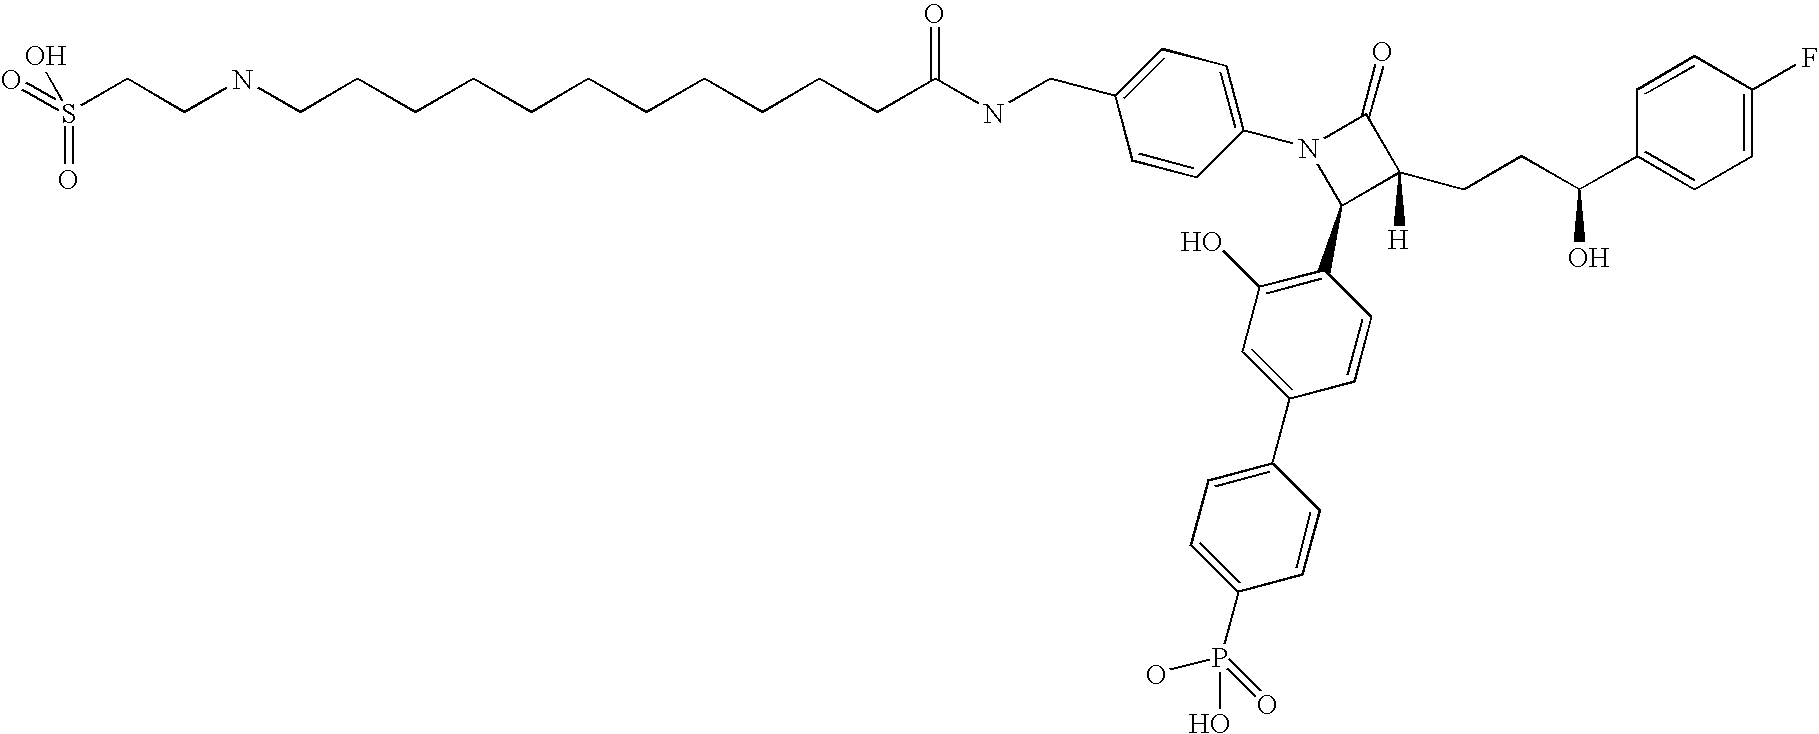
S(CCNCCCCCCCCCCCC(NCC1=CC=C(N2C(C3=C(O)C=C(C4=CC=C(P(=O)(O)O)C=C4)C=C3)C(CCC(C3=CC=C(F)C=C3)O)([H])C2=O)C=C1)=O)(=O)(=O)O
